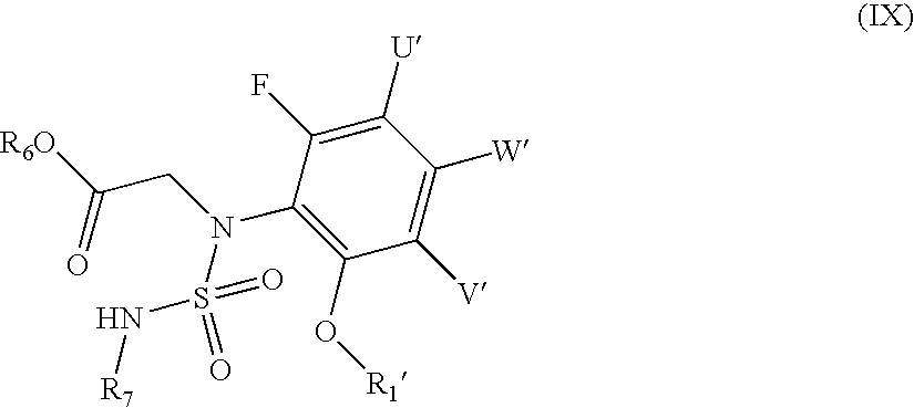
N(C1=C(O[R1])C([V])=C([W])C([U])=C1F)(CC([R6O])=O)S(N[R7])(=O)=O
